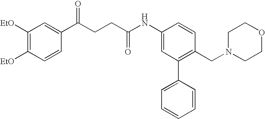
C1([EtO])=C([EtO])C=CC(C(CCC(=O)NC2=CC(C3=CC=CC=C3)=C(CN3CCOCC3)C=C2)=O)=C1
